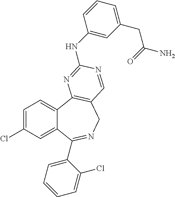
C1=C(Cl)C=C2C(=C1)C1=C(CN=C2C2=CC=CC=C2Cl)C=NC(NC2=CC(CC(N)=O)=CC=C2)=N1
